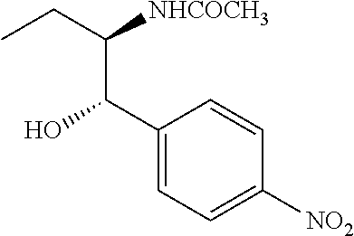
CCC(C(C1=CC=C([NO2])C=C1)O)[NHCOCH3]
